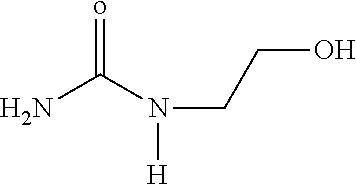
NC(N(CCO)[H])=o
